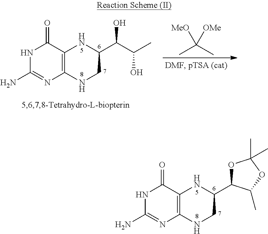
N1C(N)=NC2=C(C1=O)NC(C1OC(C)(C)OC1C)CN2.N1C(N)=NC2=C(C1=O)NC(C(C(C)O)O)CN2.CC(C)([MeO])[OMe]
